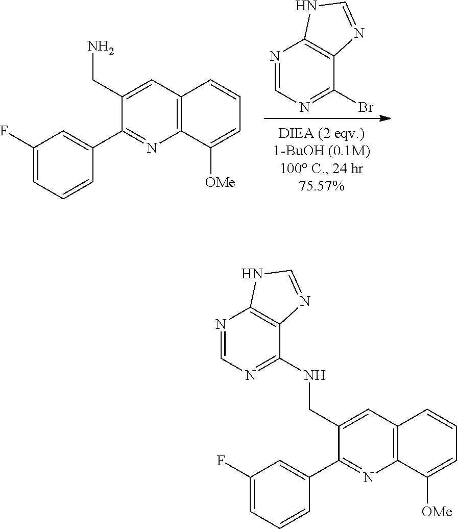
N1=CN=C(Br)C2=C1NC=N2.C1(F)=CC=CC(C2=NC3=C(C=C2CN)C=CC=C3[OMe])=C1.C1(F)=CC=CC(C2=NC3=C(C=C2CNC2=NC=NC4=C2N=CN4)C=CC=C3[OMe])=C1
